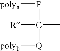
P(C([Q][polyb])([R])C)[polya]
